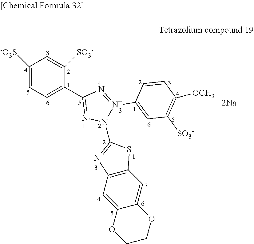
C1=C([SO3-])C(C2=NN(C3=NC4=C(S3)C=C3C(=C4)OCCO3)[N+](C3=CC([SO3-])=C([OCH3])C=C3)=N2)=CC=C1[-O3S].[2Na+]
